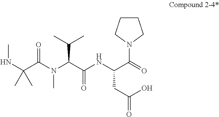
N(C(C(N(C(C(NC(C(N1CCCC1)=O)CC(O)=O)=O)C(C)C)C)=O)(C)C)C
